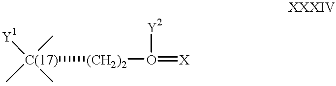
[C(17)](C)([Y1])(C)(C)[(CH2)2]O(=[X])[Y2]
